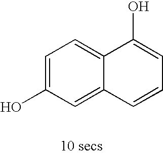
C1=C(O)C=C2C(=C1)C(O)=CC=C2
